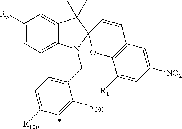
C1([R5])=CC=C2C(=C1)C(C)(C)C1(C=CC3=C(C([R1])=CC([NO2])=C3)O1)N2CC1=CC=C([R100])C=C1[R200]
